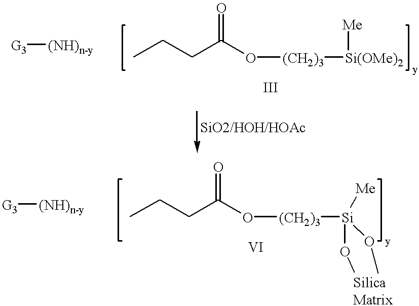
[G3][(NH)n-y].CCCC(O[(CH2)3][Si(OMe)2][Me])=O.[G3][(NH)n-y].CCCC(O[(CH2)3][Si]([Me])(OC)OC)=O
